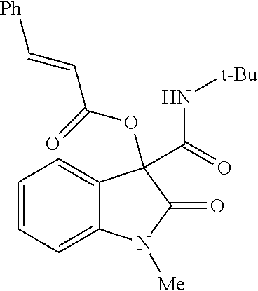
C1=CC=C2C(=C1)C(C(=O)N[t-Bu])(OC(=O)C=C[Ph])C(=O)N2[Me]
